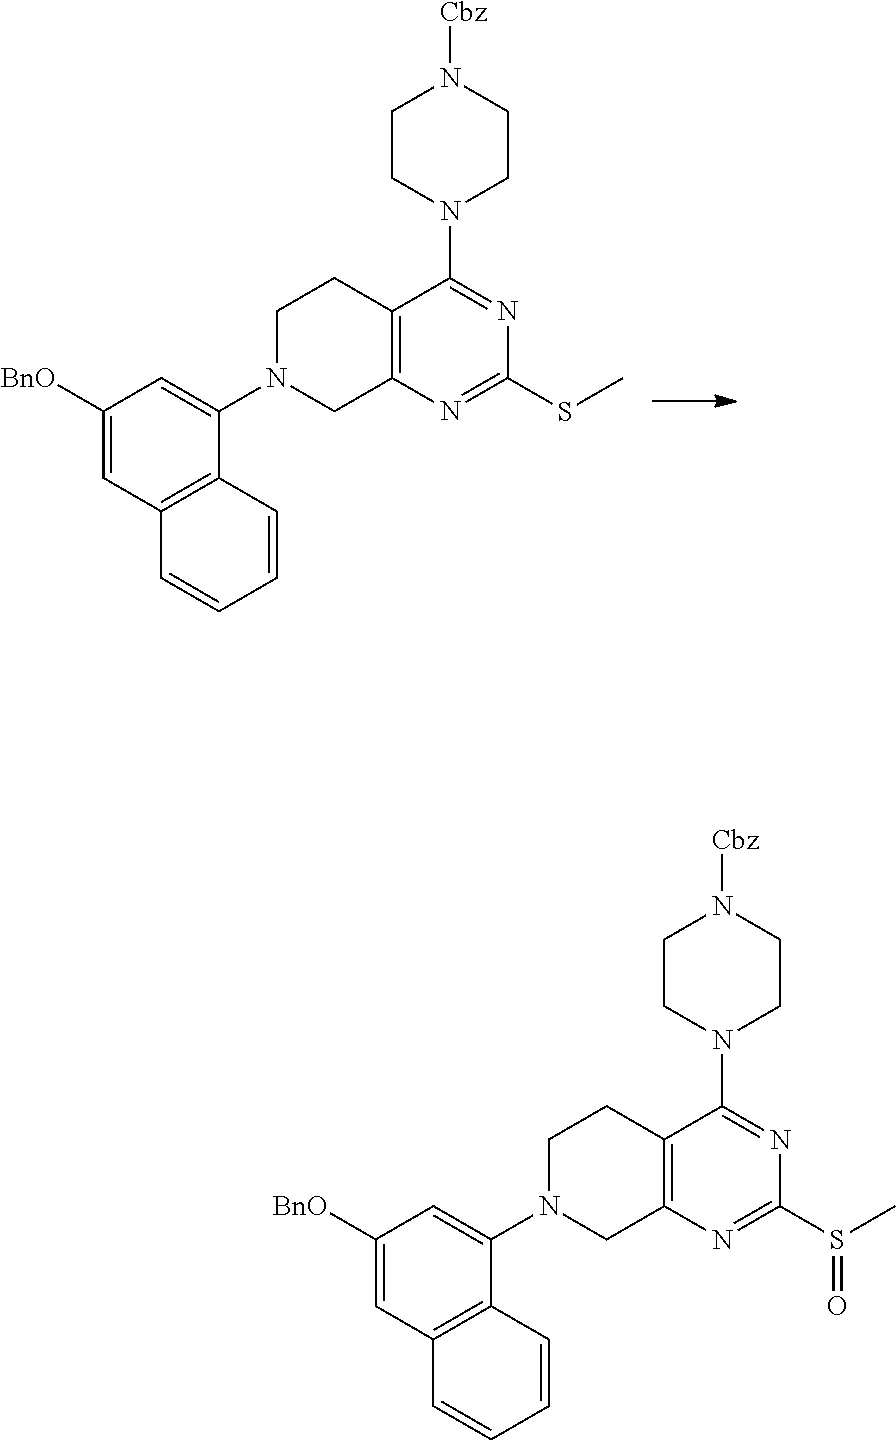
C1N(C2=CC([BnO])=CC3=C2C=CC=C3)CC2=C(C1)C(N1CCN([Cbz])CC1)=NC(SC)=N2.C1N(C2=CC([BnO])=CC3=C2C=CC=C3)CC2=C(C1)C(N1CCN([Cbz])CC1)=NC(S(C)=O)=N2
